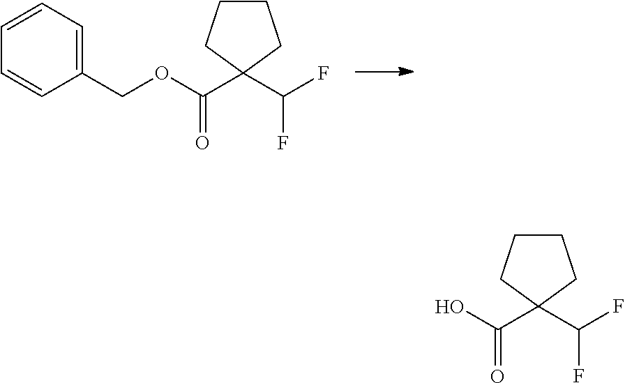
O(C(C1(C(F)F)CCCC1)=O)CC1=CC=CC=C1.OC(C1(C(F)F)CCCC1)=O
